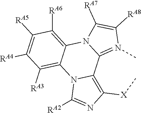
C1([RA5])=C([RA4])C([RA3])=C2C(=C1[RA6])N1C(=N(C)C([RA8])=C1[RA7])C1=C([X]C)N=C([RA2])N21
